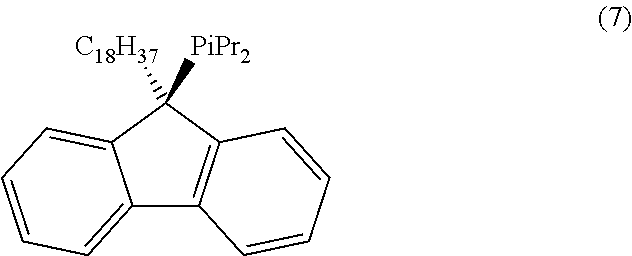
C12=CC=CC=C1C([C18H37])([PiPr2])C1=C2C=CC=C1
